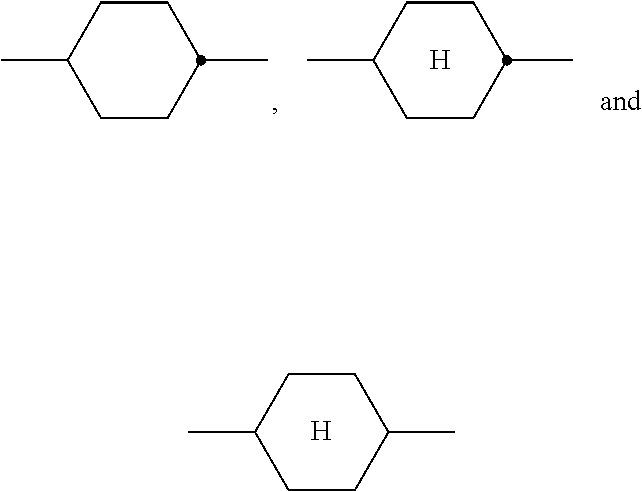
C1CC(C)CCC1C.C1CC(C)CCC1C.[H].C1CC(C)CCC1C.[H]
